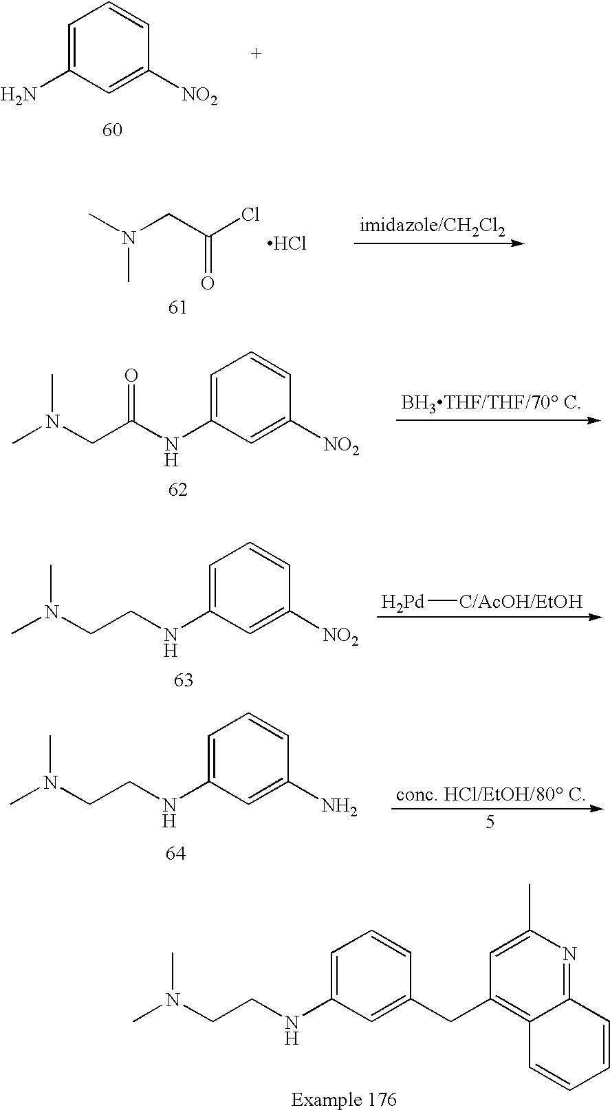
C1=C(N)C=C([NO2])C=C1.CN(CC(Cl)=O)C.Cl.CN(CC(NC1=CC=CC([NO2])=C1)=O)C.CN(CCNC1=CC=CC(N)=C1)C.CN(CCNC1=CC=CC(CC2=C3C(=NC(C)=C2)C=CC=C3)=C1)C.CN(CCNC1=CC=CC([NO2])=C1)C.[Pd][C/AcOH/EtOH]
